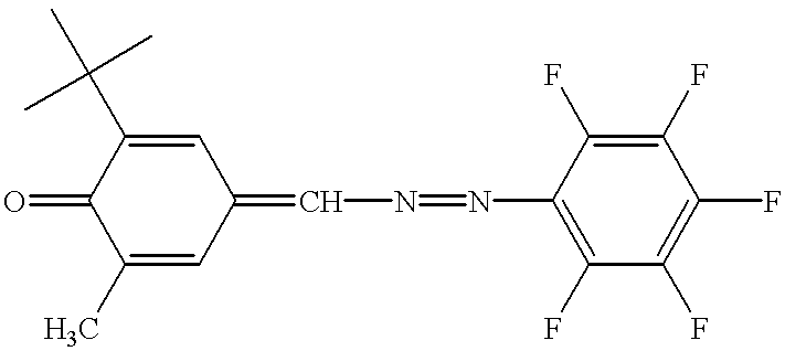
C1(C)=CC(=CN=NC2=C(F)C(F)=C(F)C(F)=C2F)C=C(C(C)(C)C)C1=O
